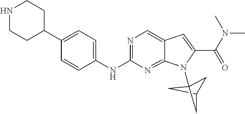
C1C2CC1(N1C3=NC(NC4=CC=C(C5CCNCC5)C=C4)=NC=C3C=C1C(N(C)C)=O)C2
